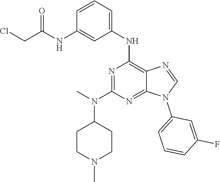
N1=C(N(C)C2CCN(C)CC2)N=C2C(=C1NC1=CC=CC(NC(CCl)=O)=C1)N=CN2C1=CC=CC(F)=C1
